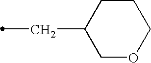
C1(CC)COCCC1
